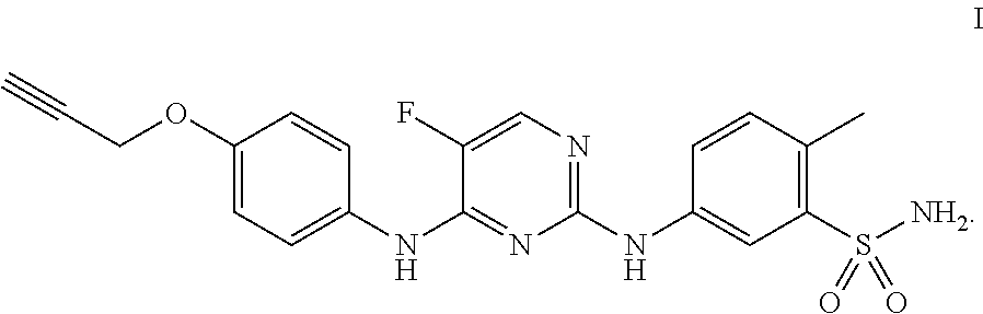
C1(OCC#C)=CC=C(NC2=NC(NC3=CC(S([NH2])(=O)=O)=C(C)C=C3)=NC=C2F)C=C1
